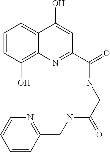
C1=CC(O)=C2C(=C1)C(O)=CC(C(=O)NCC(NCC1=NC=CC=C1)=O)=N2
